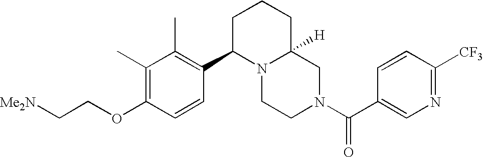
O(C1=C(C)C(C)=C(C2N3C([H])(CN(C(=O)C4=CN=C([CF3])C=C4)CC3)CCC2)C=C1)CC[Me2N]
